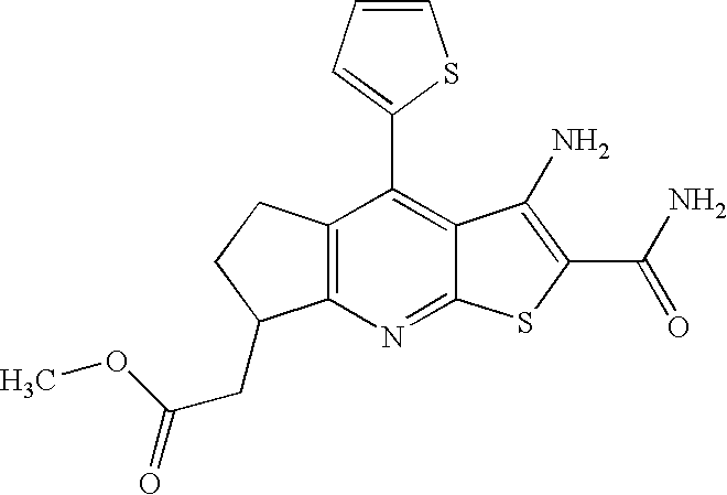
C12=C(C(C3=CC=CS3)=C3C(=N1)SC(C(N)=O)=C3N)CCC2CC(OC)=O
